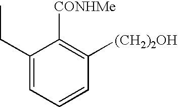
C1([CONHMe])=C([(CH2)2OH])C=CC=C1CC
